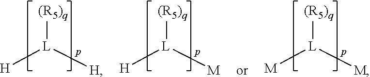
[H][L]([H])[(R5)q].[H][L]([M])[(R5)q].[M][L]([M])[(R5)q]
